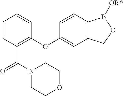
C1=CC(C(N2CCOCC2)=O)=C(OC2=CC3=C(C=C2)B([OR*])OC3)C=C1
